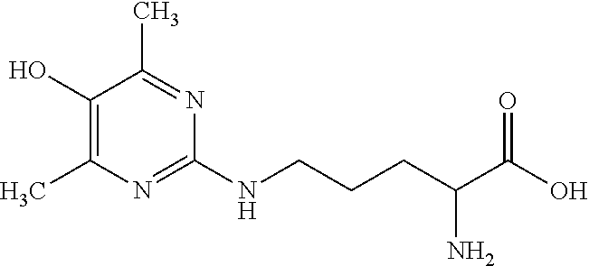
C1(O)=C(C)N=C(NCCCC(N)C(O)=O)N=C1C
